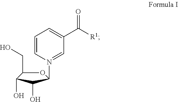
O1C(CO)C(O)C(O)C1N1=CC(C([R1])=O)=CC=C1
